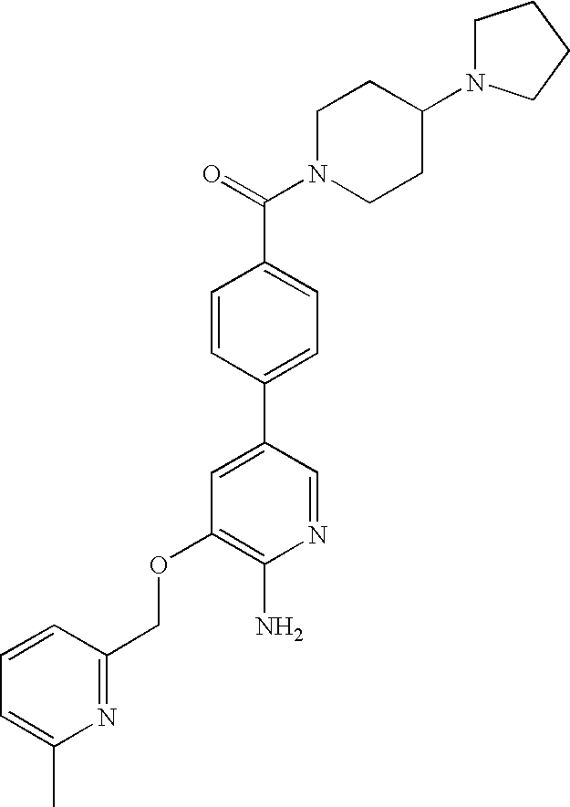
C(OC1=C(N)N=CC(C2=CC=C(C(=O)N3CCC(N4CCCC4)CC3)C=C2)=C1)C1=NC(C)=CC=C1
